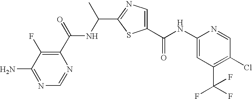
C1(C(NC2=CC(C(F)(F)F)=C(Cl)C=N2)=O)=CN=C(C(C)NC(C2=C(F)C(N)=NC=N2)=O)S1
